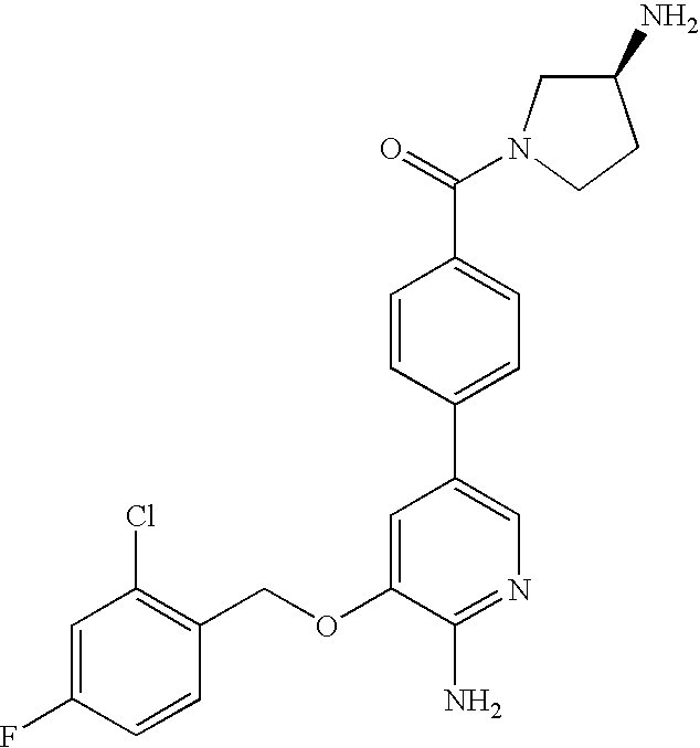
C1=C(F)C=CC(COC2=CC(C3=CC=C(C(=O)N4CC(N)CC4)C=C3)=CN=C2N)=C1Cl
